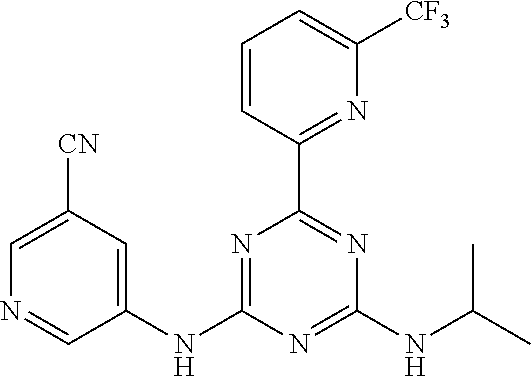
C1=CC(C2=NC(NC(C)C)=NC(NC3=CC([CN])=CN=C3)=N2)=NC([CF3])=C1
